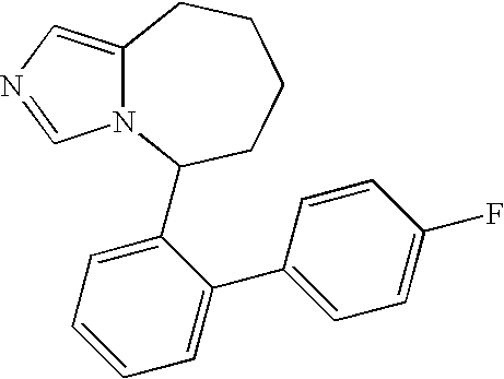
N12C(=CN=C1)CCCCC2C1=CC=CC=C1C1=CC=C(F)C=C1
